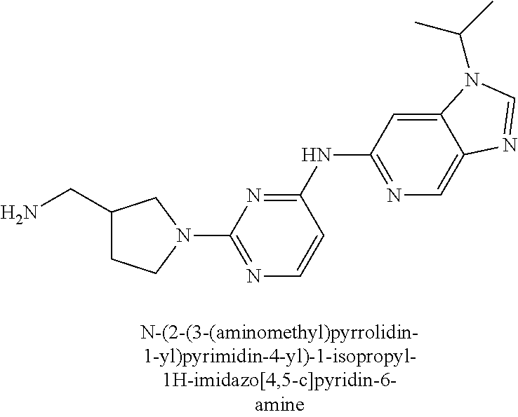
N1(C2=NC=CC(NC3=NC=C4C(=C3)N(C(C)C)C=N4)=N2)CC(CN)CC1
